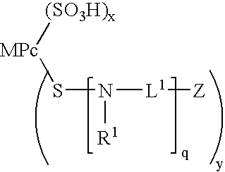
S(N([R1])[L1][Z])[MPc][(SO3H)x]
